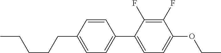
C(C1=CC=C(C2=CC=C(OCC)C(F)=C2F)C=C1)CCCC
